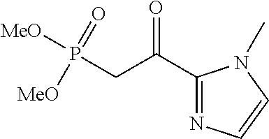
C1(C(CP(=O)([MeO])[MeO])=O)=NC=CN1C
